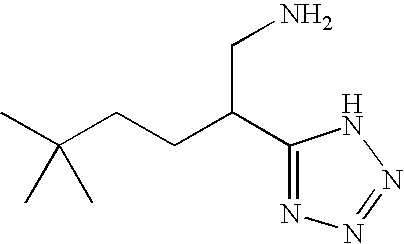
CC(CCC(C1=NN=NN1)CN)(C)C
